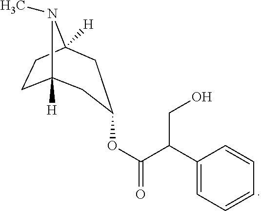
C1(C(C(OC2CC3([H])CCC([H])(N3C)C2)=O)CO)=CC=CC=C1
